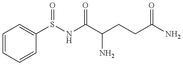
C1=CC=CC(S(NC(C(CCC(=O)N)N)=O)=O)=C1
